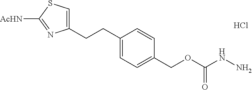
C1(CCC2=CC=C(COC(NN)=O)C=C2)=CSC([AcHN])=N1.Cl
